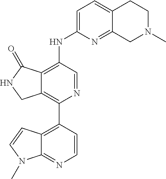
C12=C(C3=C4C(=NC=C3)N(C)C=C4)N=CC(NC3=CC=C4C(=N3)CN(C)CC4)=C1C(=O)NC2
